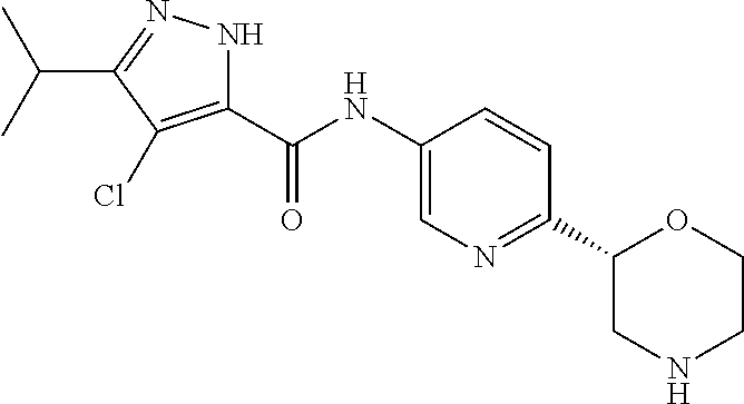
O=C(NC1=CN=C(C2CNCCO2)C=C1)C1=C(Cl)C(C(C)C)=NN1
